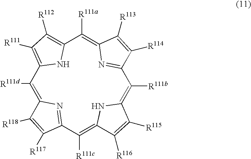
C1([R111d])=C2N=C(C([R111c])=C3NC(=C([R111b])C4=NC(=C([R111a])C5=C([R112])C([R111])=C1N5)C([R113])=C4[R114])C([R115])=C3[R116])C([R117])=C2[R118]
